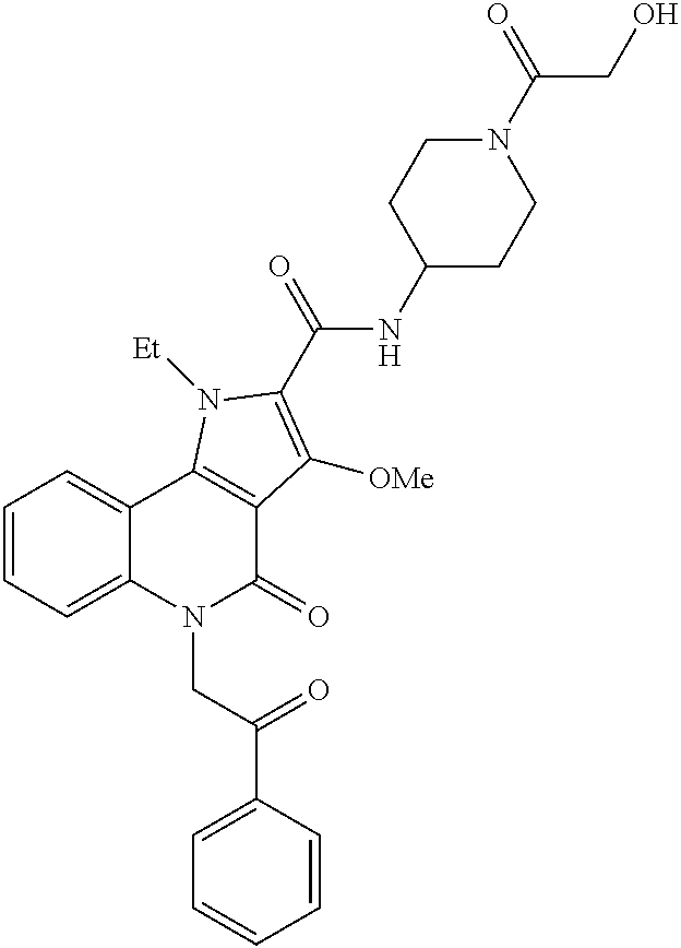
C12=CC=CC=C1C1=C(C(=O)N2CC(C2=CC=CC=C2)=O)C([OMe])=C(C(=O)NC2CCN(C(=O)CO)CC2)N1[Et]
